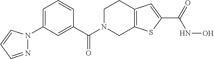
C1=C(N2N=CC=C2)C=C(C(N2CC3=C(CC2)C=C(C(NO)=O)S3)=O)C=C1
